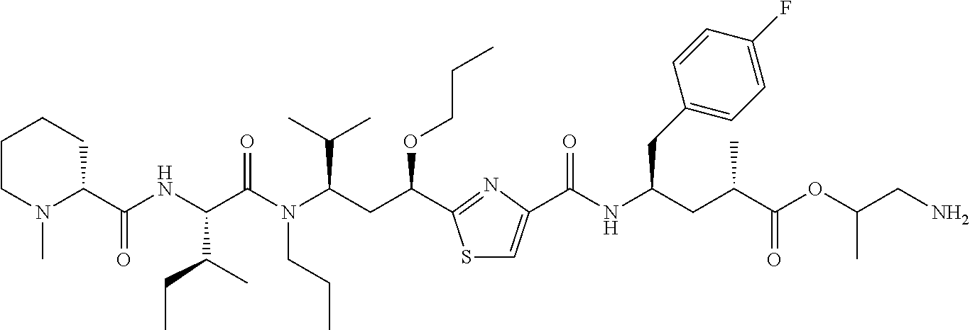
S1C=C(C(NC(CC(C(OC(CN)C)=O)C)CC2=CC=C(F)C=C2)=O)N=C1C(CC(N(C(C(NC(C1CCCCN1C)=O)C(C)CC)=O)CCC)C(C)C)OCCC
